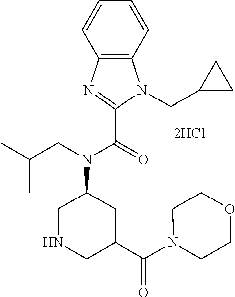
C12=C(C=CC=C1)N(CC1CC1)C(C(=O)N(CC(C)C)C1CC(C(N3CCOCC3)=O)CNC1)=N2
